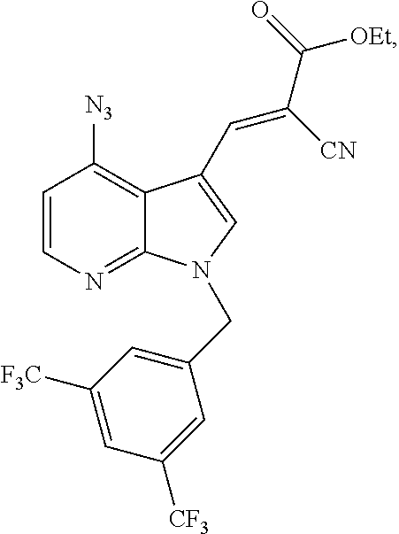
C1=CN=C2C(=C1[N3])C(C=C(C(=O)[OEt])[CN])=CN2CC1=CC([F3C])=CC([CF3])=C1
